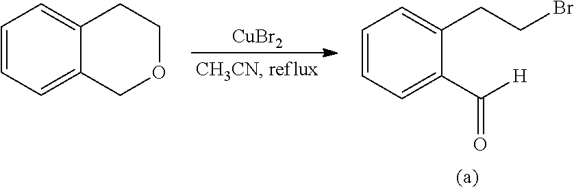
C1=CC=C2C(=C1)CCOC2.[CuBr2].C1=CC=C(C([H])=O)C(CCBr)=C1
